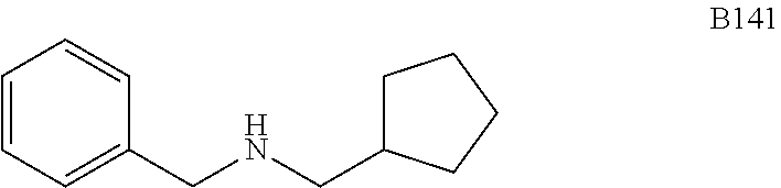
C1(CNCC2CCCC2)=CC=CC=C1
